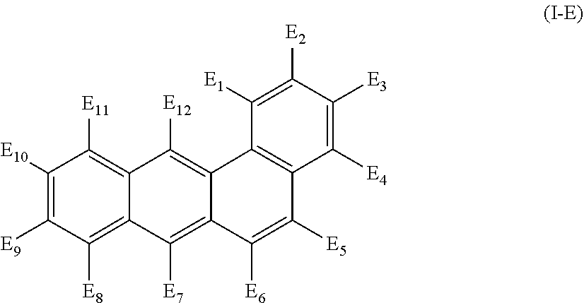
C1([E1])=C([E2])C([E3])=C([E4])C2=C1C1=C([E12])C3=C([E11])C([E10])=C([E9])C([E8])=C3C([E7])=C1C([E6])=C2[E5]
